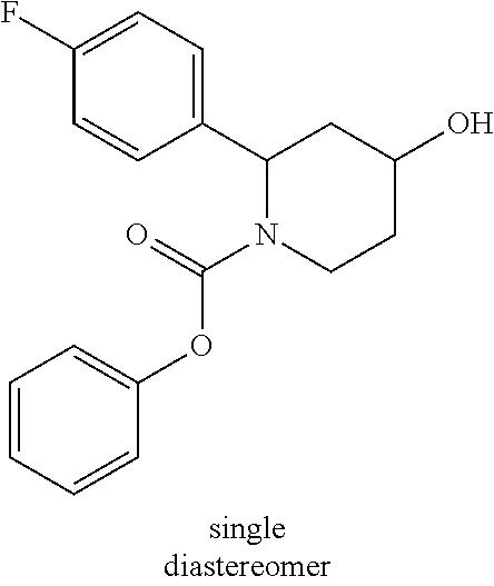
C1=CC(C2N(C(OC3=CC=CC=C3)=O)CCC(O)C2)=CC=C1F
